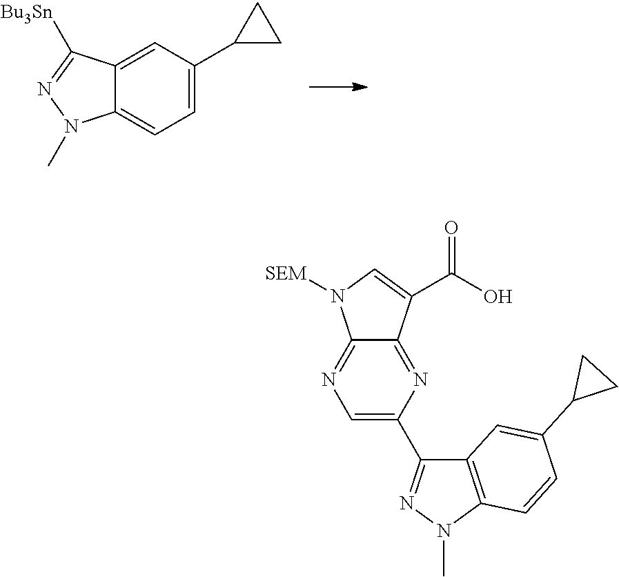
C1=C(C2CC2)C=C2C(=C1)N(C)N=C2[Bu3Sn].N1=C2C(=NC(C3=NN(C)C4=C3C=C(C3CC3)C=C4)=C1)C(C(O)=O)=CN2[SEM]
